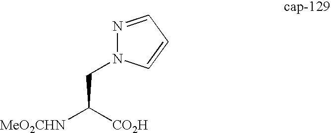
N1=CC=CN1CC([MeO2CHN])[CO2H]
